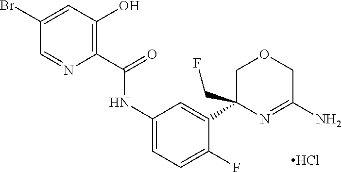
C1=NC(C(=O)NC2=CC=C(F)C(C3(CF)COCC(N)=N3)=C2)=C(O)C=C1Br.Cl
